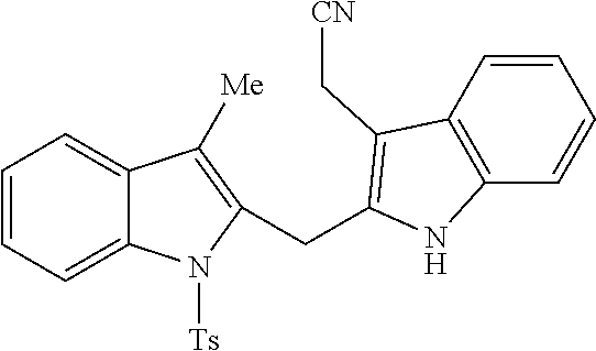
C12=CC=CC=C1N([Ts])C(CC1=C(C[CN])C3=C(C=CC=C3)N1)=C2[Me]
